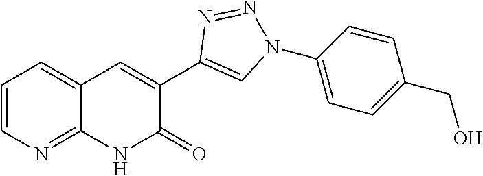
C1=CC=C2C(=N1)NC(=O)C(C1=CN(C3=CC=C(CO)C=C3)N=N1)=C2
